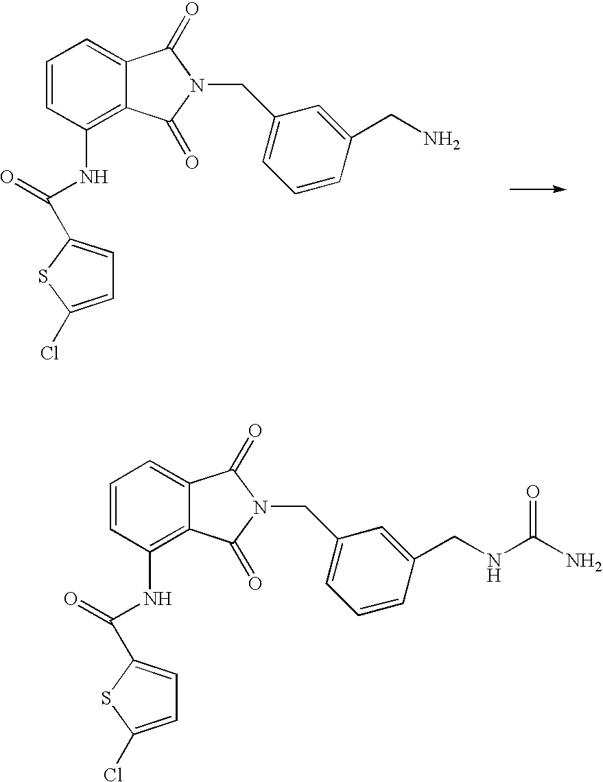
C1=CC=C2C(=C1NC(C1=CC=C(Cl)S1)=O)C(=O)N(CC1=CC=CC(CN)=C1)C2=O.C1=CC=C2C(=C1NC(C1=CC=C(Cl)S1)=O)C(=O)N(CC1=CC=CC(CNC(N)=O)=C1)C2=O
